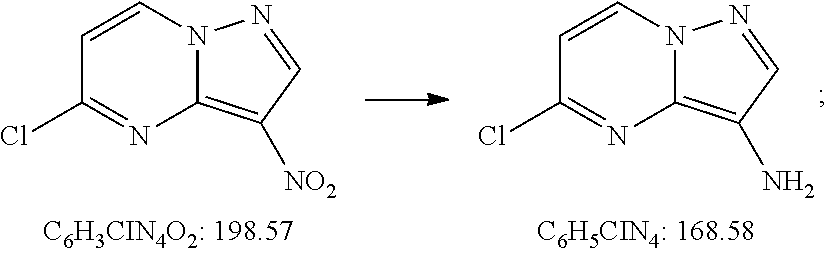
C12=C([NO2])C=NN1C=CC(Cl)=N2.C12=C(N)C=NN1C=CC(Cl)=N2
